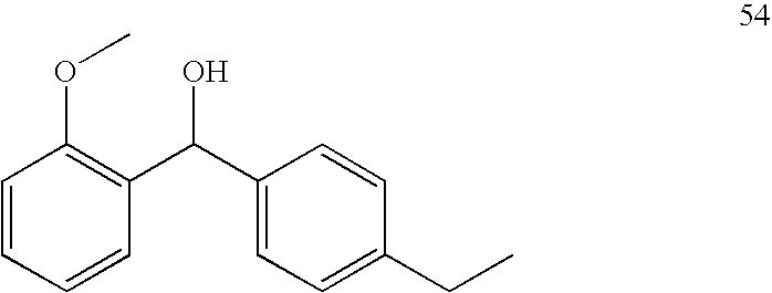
C1=CC(C(C2=CC=C(CC)C=C2)O)=C(OC)C=C1
